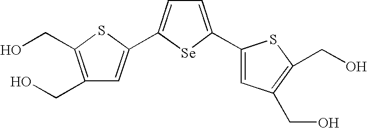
C1(CO)=C(CO)SC(C2=CC=C(C3=CC(CO)=C(CO)S3)[Se]2)=C1
